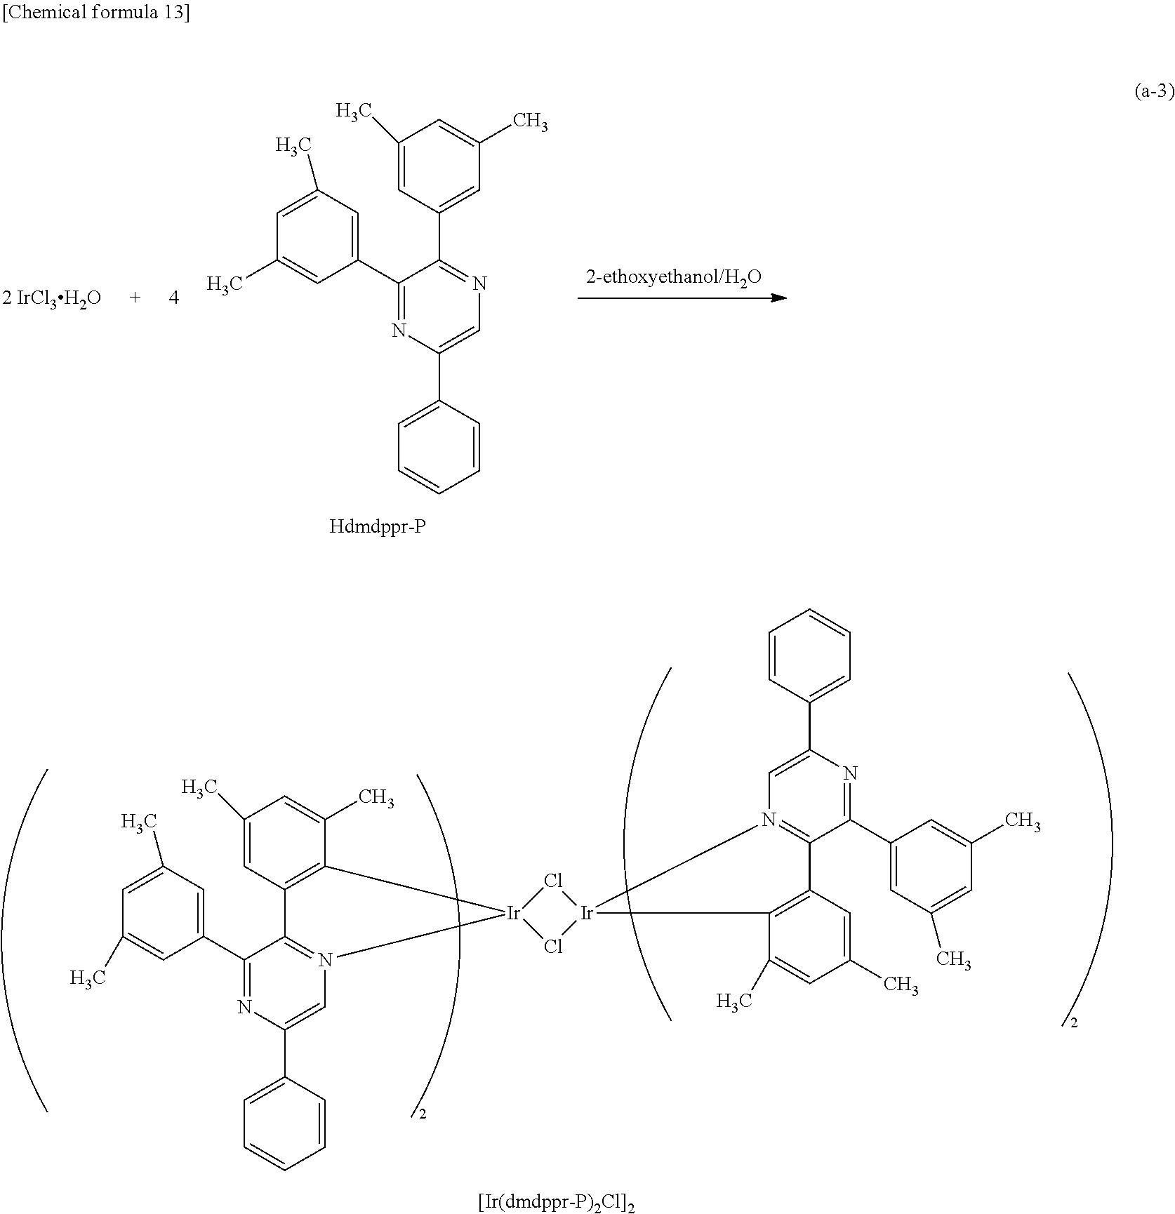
C1(C)=CC(C2=NC(C3=CC=CC=C3)=CN=C2C2=CC(C)=CC(C)=C2)=CC(C)=C1.[2-ethoxyethanol/H2O].[2 IrCl3H2O].C1(C)=CC(C2=NC(C3=CC=CC=C3)=CN3=C2C2=C(C(C)=CC(C)=C2)[Ir]32Cl[Ir]3(Cl2)N2=C(C(C4=CC(C)=CC(C)=C4)=NC(C4=CC=CC=C4)=C2)C2=C3C(C)=CC(C)=C2)=CC(C)=C1
